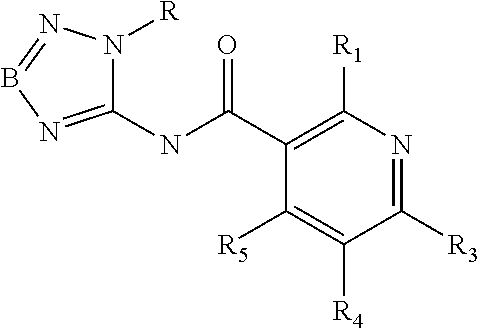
C1(NC(C2=C([R1])N=C([R3])C([R4])=C2[R5])=O)=NB=NN1[R]
